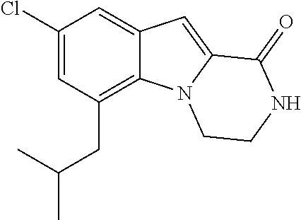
C1(Cl)=CC(CC(C)C)=C2C(=C1)C=C1N2CCNC1=O
